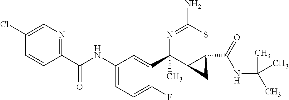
N1=C(N)SC2(C(NC(C)(C)C)=O)C(C1(C1=CC(NC(C3=NC=C(Cl)C=C3)=O)=CC=C1F)C)C2
